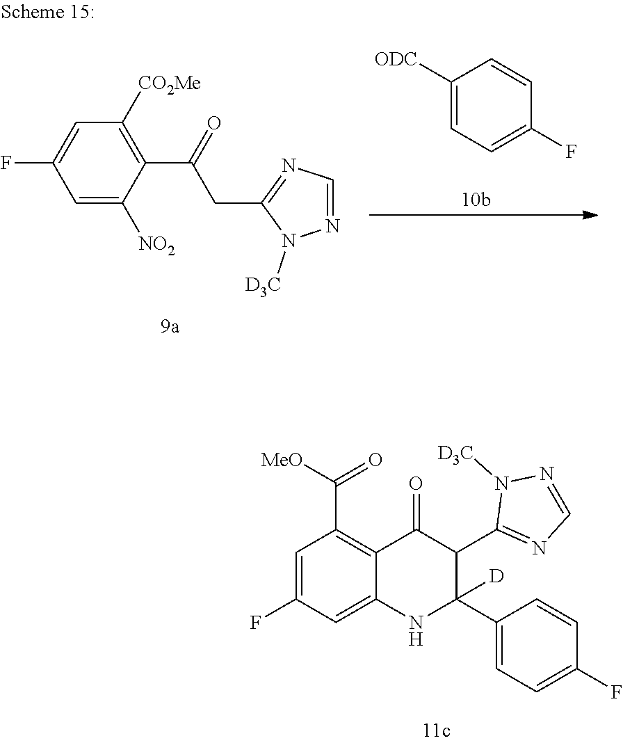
C1=C(F)C=C2C(=C1C([MeO])=O)C(=O)C(C1=NC=NN1[D3C])C(C1=CC=C(F)C=C1)([D])N2.C1=C(F)C=C([NO2])C(C(CC2=NC=NN2[D3C])=O)=C1[CO2Me].C1([ODC])=CC=C(F)C=C1
